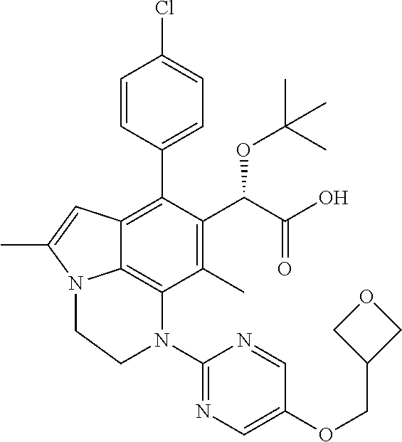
C1=CC(C2=C3C4=C(C(C)=C2C(C(O)=O)OC(C)(C)C)N(C2=NC=C(OCC5COC5)C=N2)CCN4C(C)=C3)=CC=C1Cl
